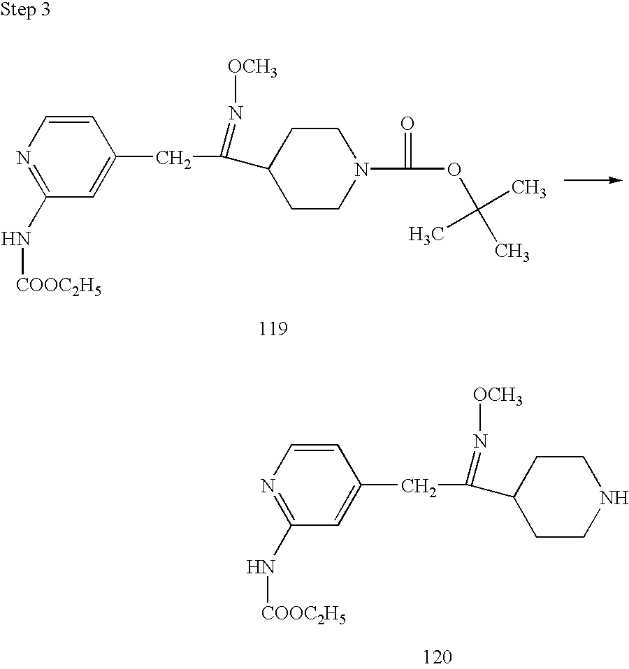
N1=C(N[COOC2H5])C=C(CC(C2CCN(C(=O)OC(C)(C)C)CC2)=N[OCH3])C=C1.N1=C(N[COOC2H5])C=C(CC(C2CCNCC2)=N[OCH3])C=C1
